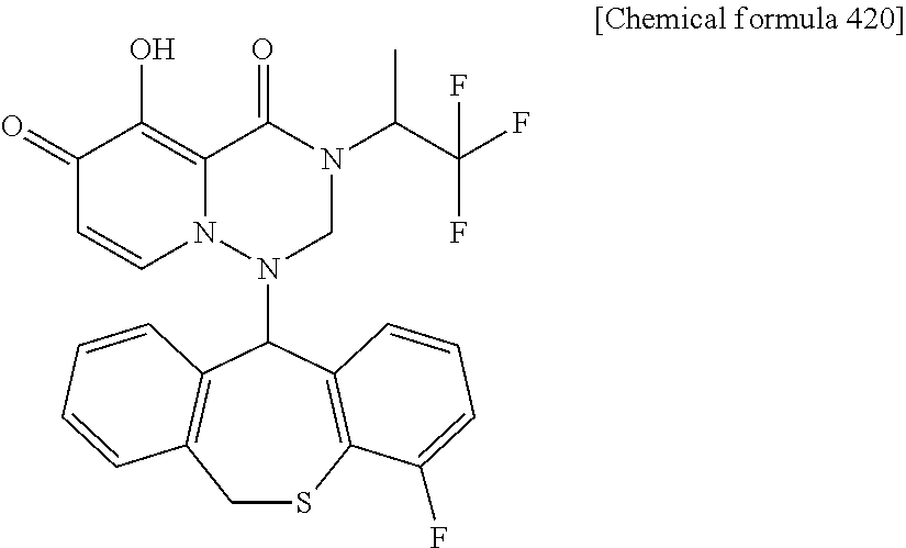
C1SC2=C(C(N3N4C(=C(O)C(=O)C=C4)C(=O)N(C(C(F)(F)F)C)C3)C3=C1C=CC=C3)C=CC=C2F
